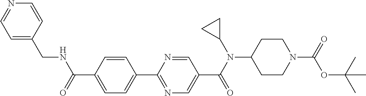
C1(C(=O)NCC2=CC=NC=C2)=CC=C(C2=NC=C(C(N(C3CC3)C3CCN(C(=O)OC(C)(C)C)CC3)=O)C=N2)C=C1
